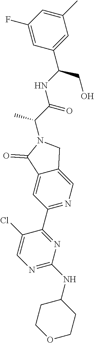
N1=C(NC2CCOCC2)N=C(C2=NC=C3C(=C2)C(=O)N(C(C)C(=O)NC(CO)C2=CC(C)=CC(F)=C2)C3)C(Cl)=C1
